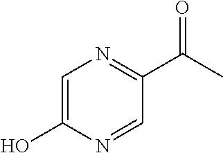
C1=C(O)N=CC(C(C)=O)=N1
